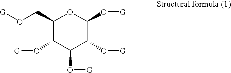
C1(CO[G])C(O[G])C(O[G])C(O[G])C(O[G])O1
